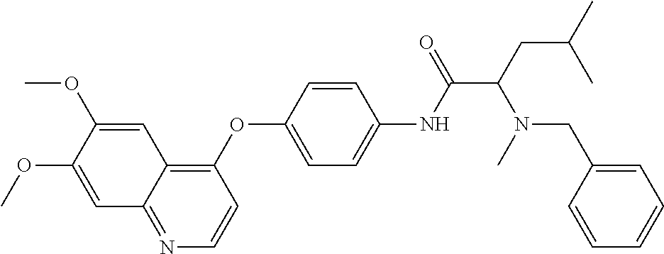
C1(OC2=CC=C(NC(C(CC(C)C)N(CC3=CC=CC=C3)C)=O)C=C2)=C2C(=NC=C1)C=C(OC)C(OC)=C2
